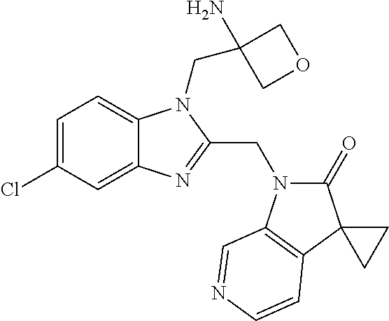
C1=C(Cl)C=C2C(=C1)N(CC1(N)COC1)C(CN1C(=O)C3(C4=C1C=NC=C4)CC3)=N2
